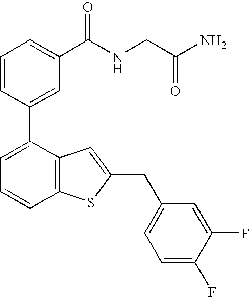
C1=CC(C2=CC=CC3=C2C=C(CC2=CC=C(F)C(F)=C2)S3)=CC(C(NCC(N)=O)=O)=C1
